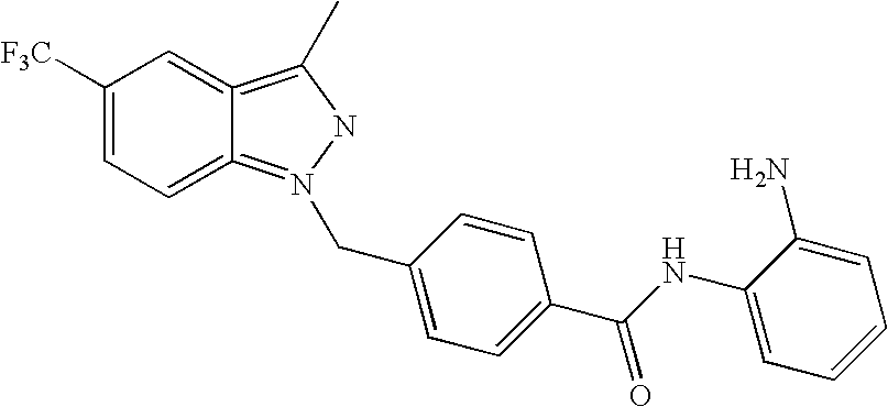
C1([F3C])=CC=C2=N(CC3=CC=C(C(NC4=CC=CC=C4N)=O)C=C3)NC(C)=C2=C1
